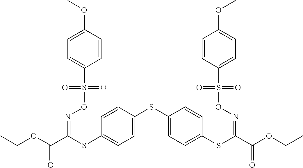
CCOC(C(SC1=CC=C(SC2=CC=C(SC(C(OCC)=O)=NOS(C3=CC=C(OC)C=C3)(=O)=O)C=C2)C=C1)=NOS(C1=CC=C(OC)C=C1)(=O)=O)=O
